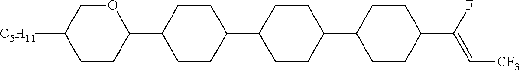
C1CC(C2CCC(C3CCC(C4CCC(C(F)=C[CF3])CC4)CC3)CC2)OCC1[C5H11]
